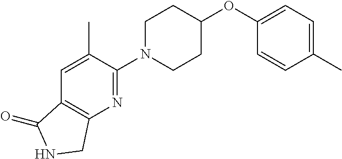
C1(C)=CC=C(OC2CCN(C3=NC4=C(C=C3C)C(=O)NC4)CC2)C=C1
